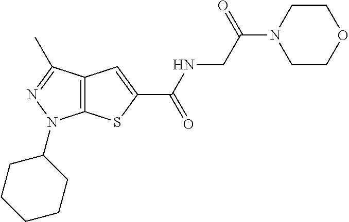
C(NC(=O)C1=CC2=C(S1)N(C1CCCCC1)N=C2C)C(N1CCOCC1)=O
